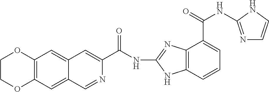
C(NC1=NC2=C(N1)C=CC=C2C(NC1=NC=CN1)=O)(=O)C1=CC2=CC3=C(C=C2C=N1)OCCO3
